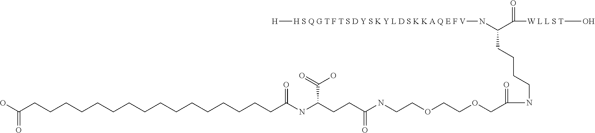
[H][H S Q G T F T S D Y S K Y L D S K K A Q E F V]NC(C([W L L S T]O)=O)CCCCNC(COCCOCCNC(CCC(NC(CCCCCCCCCCCCCCCCC(O)=O)=O)C(O)=O)=O)=O
